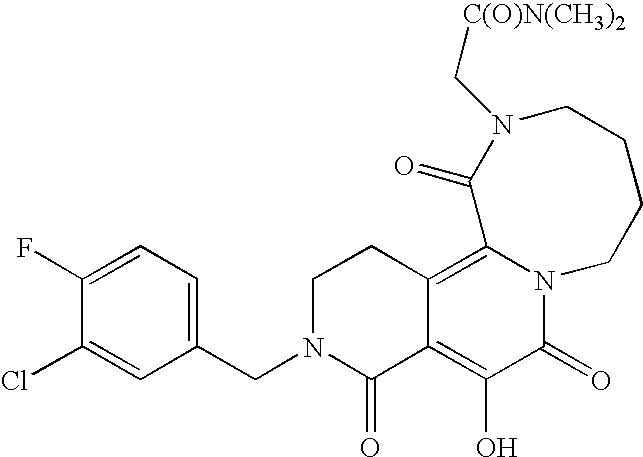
C1(CN2C(=O)C3=C(O)C(=O)N4C(=C3CC2)C(=O)N(C[C(O)N(CH3)2])CCCC4)=CC=C(F)C(Cl)=C1
